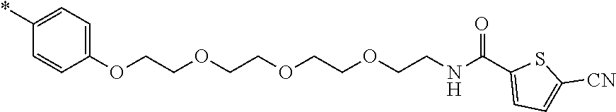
O(CCOCCOCCOCCNC(C1=CC=C([CN])S1)=O)C1=CC=C(*)C=C1
